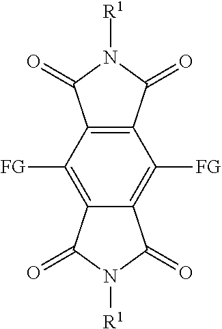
C12=C(C([FG])=C3C(=C1[FG])C(=O)N([R1])C3=O)C(=O)N([R1])C2=O
